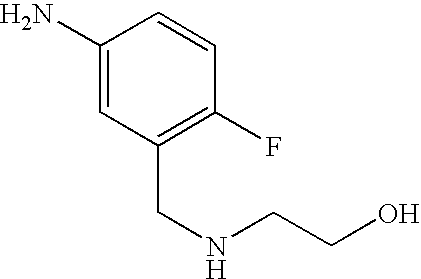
C1(N)=CC(CNCCO)=C(F)C=C1
